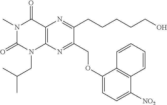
N1(C)C(=O)N(CC(C)C)C2=C(C1=O)N=C(CCCCCO)C(COC1=CC=C([NO2])C3=C1C=CC=C3)=N2
